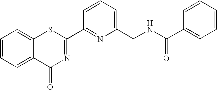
C1=CC=C(CNC(C2=CC=CC=C2)=O)N=C1C1=NC(=O)C2=CC=CC=C2S1
